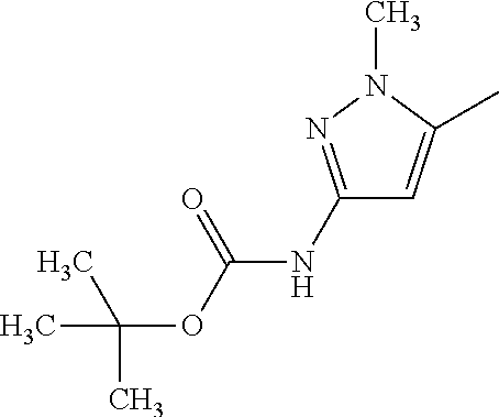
C1(NC(OC(C)(C)C)=O)=NN(C)C(C)=C1
